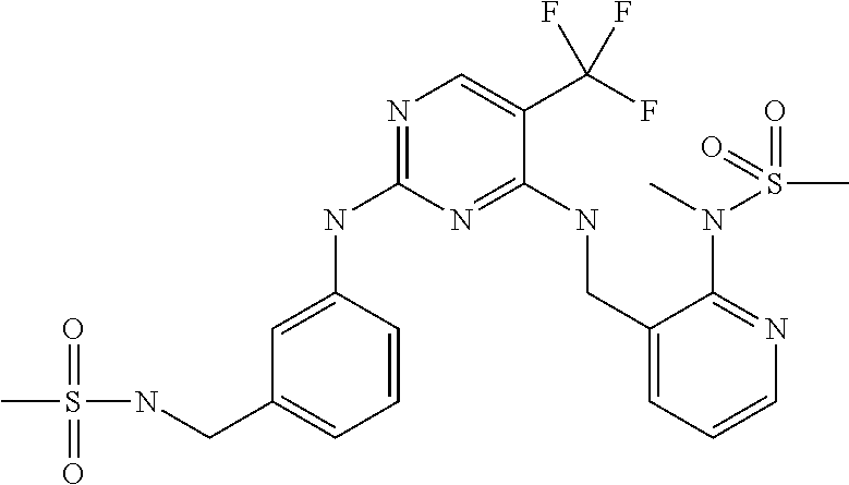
C1=CC(NC2=NC=C(C(F)(F)F)C(NCC3=CC=CN=C3N(C)S(C)(=O)=O)=N2)=CC(CNS(=O)(C)=O)=C1
